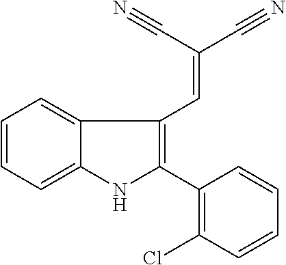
C12=CC=CC=C1C(C=C(C#N)C#N)=C(C1=C(Cl)C=CC=C1)N2
